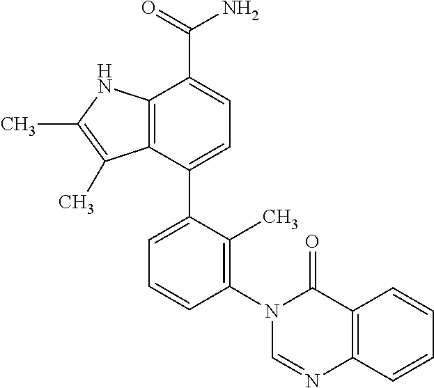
C12=C(C(C3=CC=CC(N4C=NC5=C(C4=O)C=CC=C5)=C3C)=CC=C1C(=O)N)C(C)=C(C)N2
